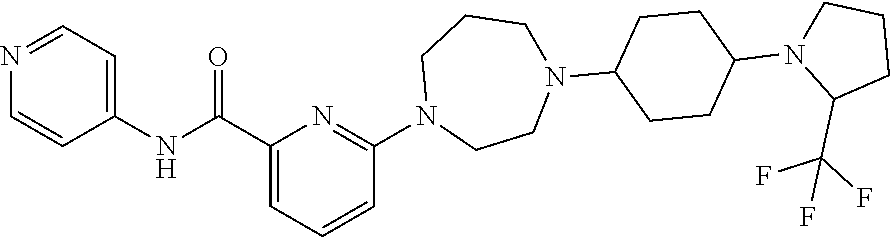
C1=C(NC(C2=CC=CC(N3CCN(C4CCC(N5C(C(F)(F)F)CCC5)CC4)CCC3)=N2)=O)C=CN=C1
